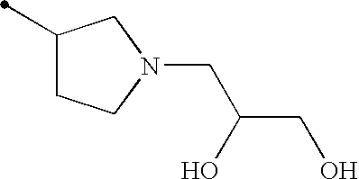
C1(C)CCN(CC(CO)O)C1
